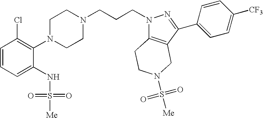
C1=CC=C(NS(=O)(=O)[Me])C(N2CCN(CCCN3C4=C(C(C5=CC=C([CF3])C=C5)=N3)CN(S(=O)(=O)[Me])CC4)CC2)=C1Cl
